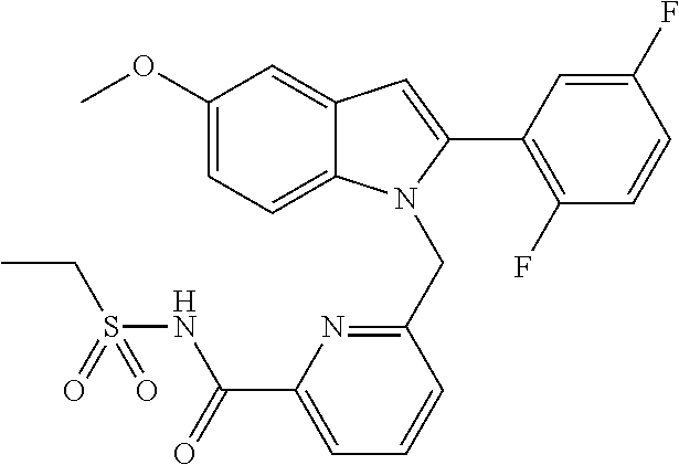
C1(OC)=CC=C2C(=C1)C=C(C1=C(F)C=CC(F)=C1)N2CC1=NC(C(=O)NS(CC)(=O)=O)=CC=C1
